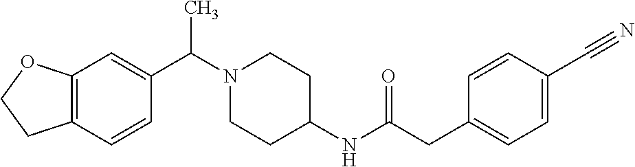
N1(C(C2=CC3=C(C=C2)CCO3)C)CCC(NC(CC2=CC=C(C#N)C=C2)=O)CC1
